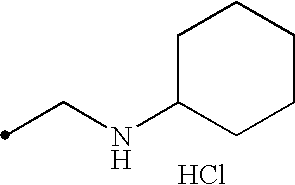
Cl.C(NC1CCCCC1)C
